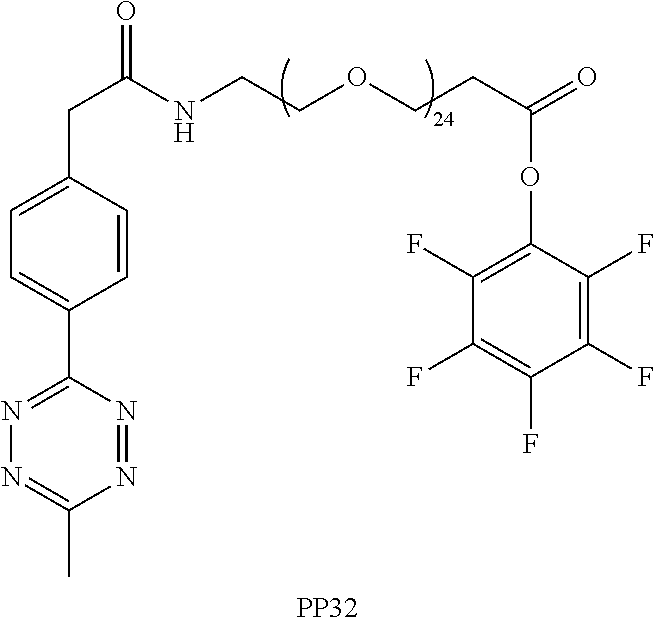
[PP32].C1=C(CC(=O)NCCOCCC(OC2=C(F)C(F)=C(F)C(F)=C2F)=O)C=CC(C2=NN=C(C)N=N2)=C1
